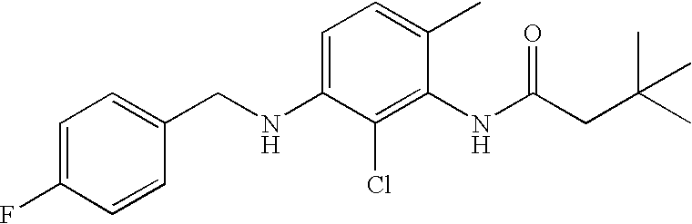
C1=C(F)C=CC(CNC2=CC=C(C)C(NC(CC(C)(C)C)=O)=C2Cl)=C1
